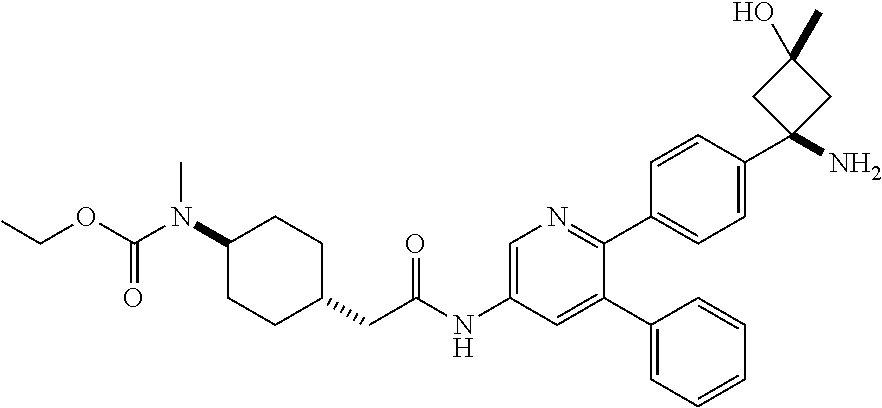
C1(N(C(OCC)=O)C)CCC(CC(NC2=CN=C(C3=CC=C(C4(N)CC(C)(O)C4)C=C3)C(C3=CC=CC=C3)=C2)=O)CC1
